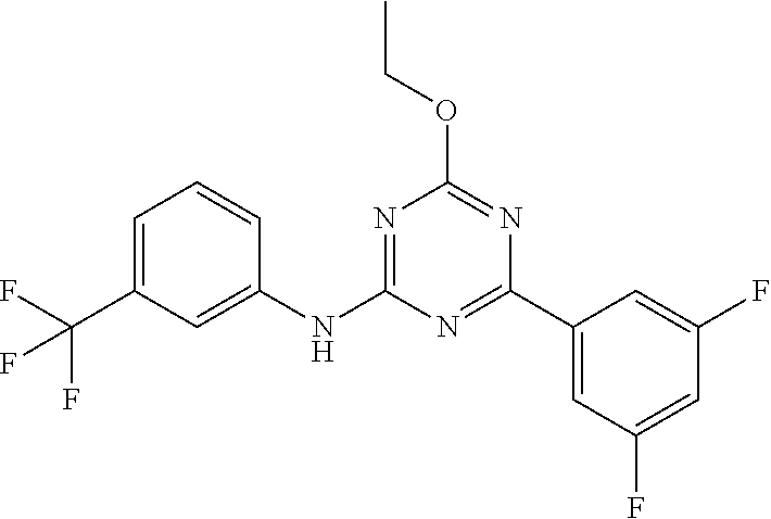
N1=C(C2=CC(F)=CC(F)=C2)N=C(OCC)N=C1NC1=CC(C(F)(F)F)=CC=C1
